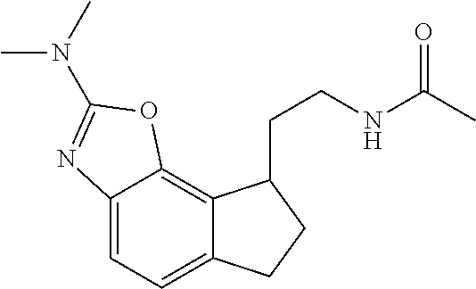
C12=CC=C3C(=C1OC(N(C)C)=N2)C(CCNC(C)=O)CC3
